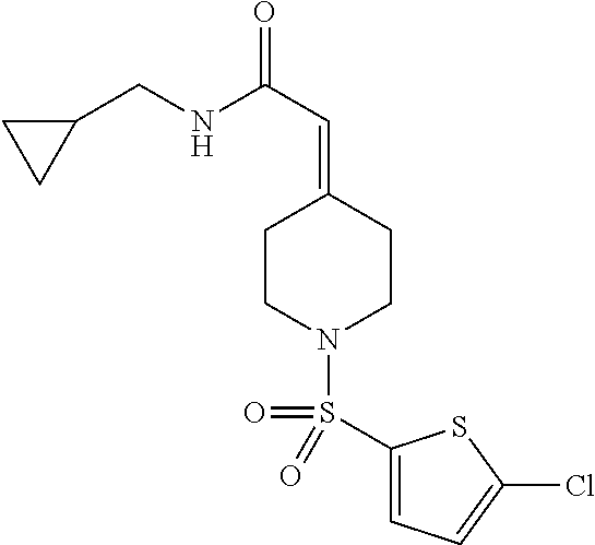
C1(CNC(C=C2CCN(S(=O)(=O)C3=CC=C(Cl)S3)CC2)=O)CC1
